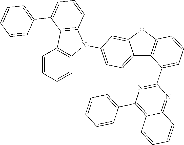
C12=CC=C(N3C4=C(C5=C3C=CC=C5)C(C3=CC=CC=C3)=CC=C4)C=C1OC1=C2C(C2=NC(C3=CC=CC=C3)=C3C(=N2)C=CC=C3)=CC=C1
